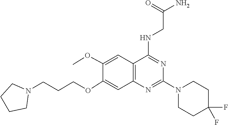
C1C(F)(F)CCN(C2=NC3=C(C(NCC(=O)N)=N2)C=C(OC)C(OCCCN2CCCC2)=C3)C1
